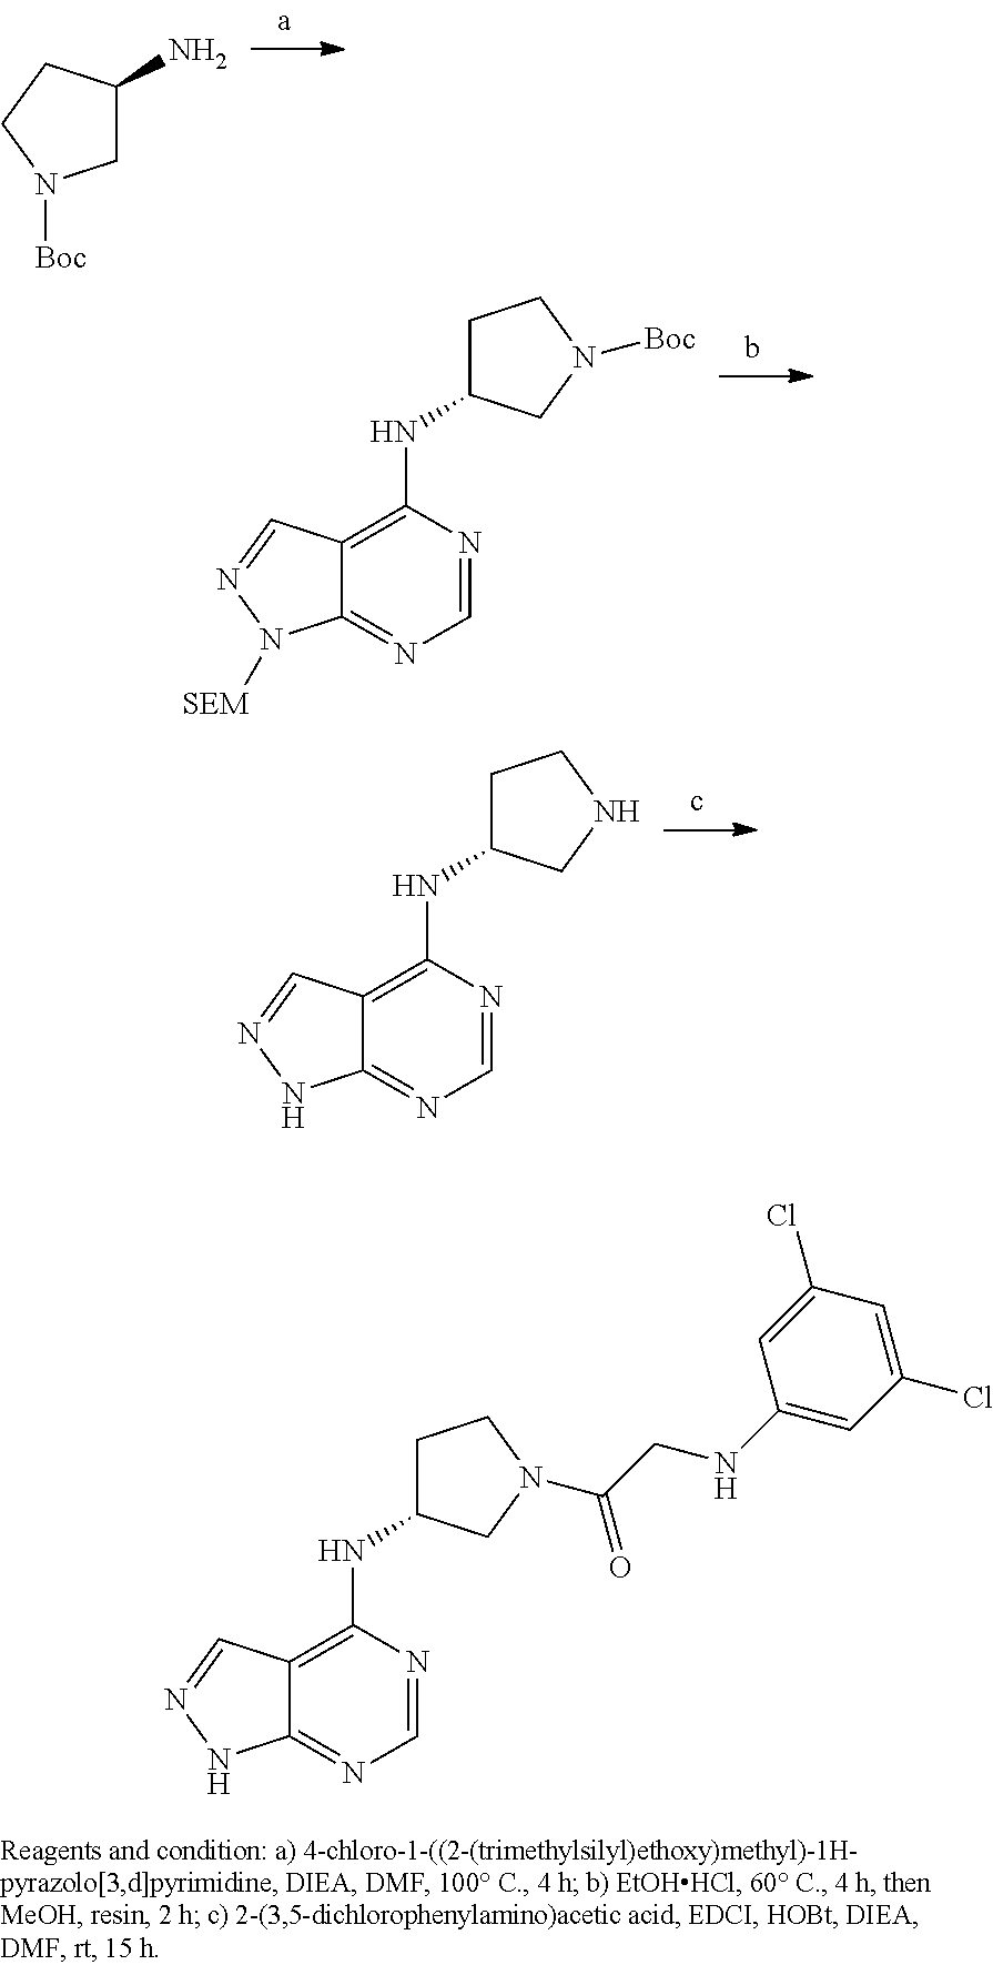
C1C(N)CCN1[Boc].C12=C(NC3CCN([Boc])C3)N=CN=C1N([SEM])N=C2.C12=C(NC3CCNC3)N=CN=C1NN=C2.C12=C(NC3CCN(C(CNC4=CC(Cl)=CC(Cl)=C4)=O)C3)N=CN=C1NN=C2
